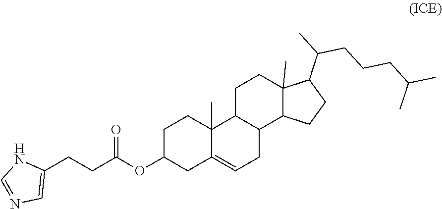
C1C(OC(CCC2=CN=CN2)=O)CC2=CCC3C(C2(C)C1)CCC1(C)C3CCC1C(C)CCCC(C)C
